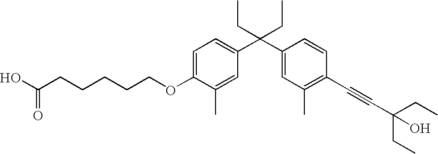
C1=C(OCCCCCC(O)=O)C(C)=CC(C(C2=CC(C)=C(C#CC(O)(CC)CC)C=C2)(CC)CC)=C1
